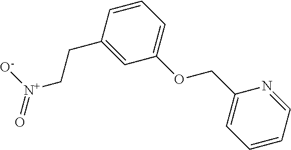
C1=CC(CC[N+](=O)[O-])=CC(OCC2=CC=CC=N2)=C1
